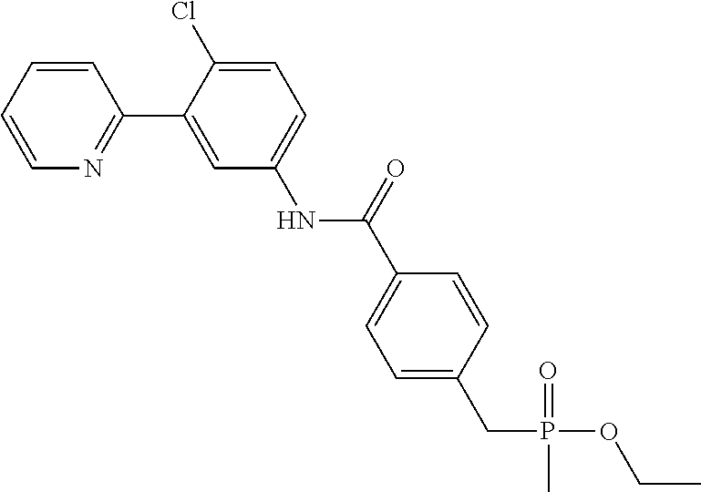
C1=CC=CN=C1C1=CC(NC(C2=CC=C(CP(C)(=O)OCC)C=C2)=O)=CC=C1Cl
